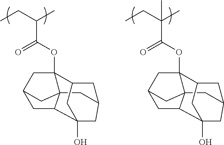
O(C(C(CC)C)=O)C12CC3CC4C1(C3)CC1CC2CC4(O)C1.O(C(C(CC)(C)C)=O)C12CC3CC4C1(C3)CC1CC2CC4(O)C1
